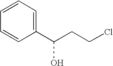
C1(C(CCCl)O)=CC=CC=C1
